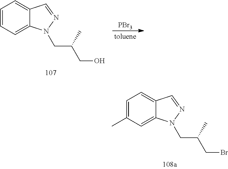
C1=CC=C2C(=C1)C=NN2CC(CO)C.[PBr3].C1=C(C)C=C2C(=C1)C=NN2CC(CBr)C
